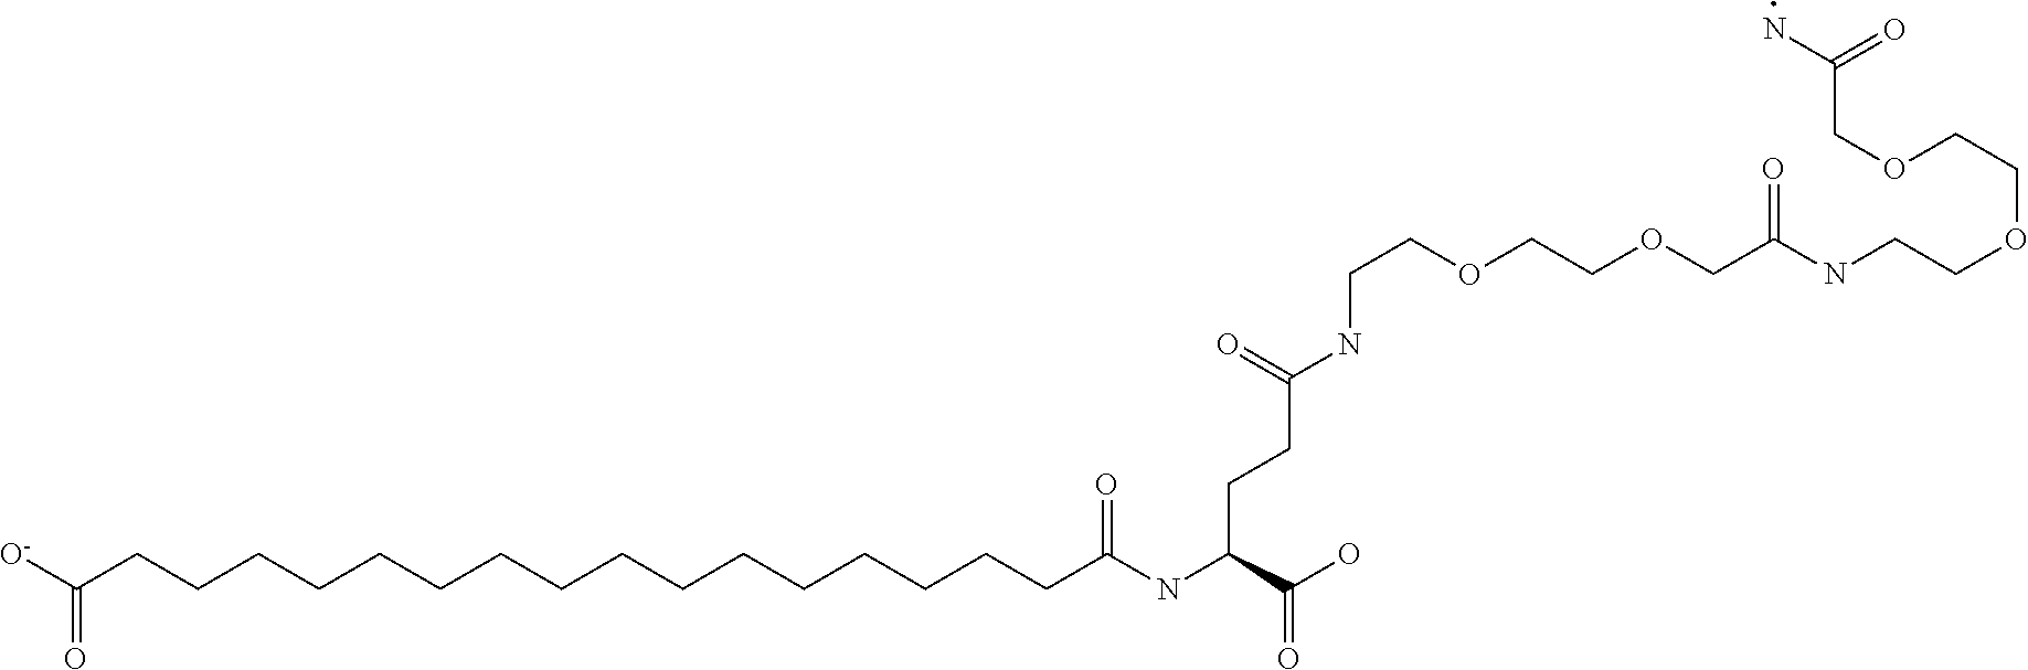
[O-]C(CCCCCCCCCCCCCCCCC(NC(C(O)=O)CCC(NCCOCCOCC(NCCOCCOCC(N)=O)=O)=O)=O)=O
